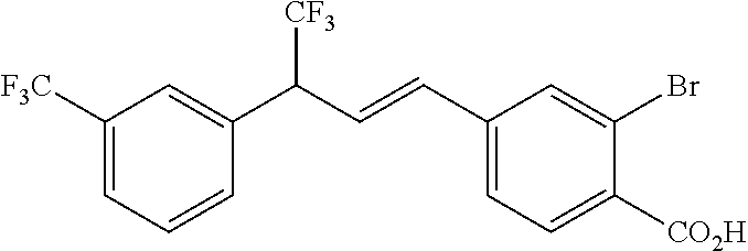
C1([F3C])=CC=CC(C(C=CC2=CC=C([CO2H])C(Br)=C2)[CF3])=C1
